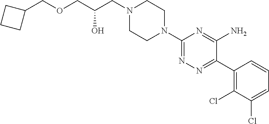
C1(C2=NN=C(N3CCN(CC(COCC4CCC4)O)CC3)N=C2N)=C(Cl)C(Cl)=CC=C1
